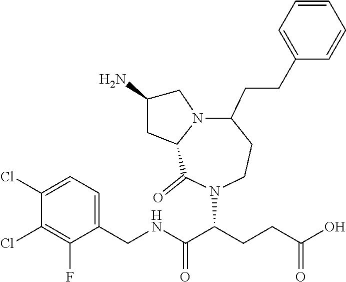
C1(CNC(C(CCC(O)=O)N2C(=O)C3N(C(CCC4=CC=CC=C4)CC2)CC(N)C3)=O)=CC=C(Cl)C(Cl)=C1F
